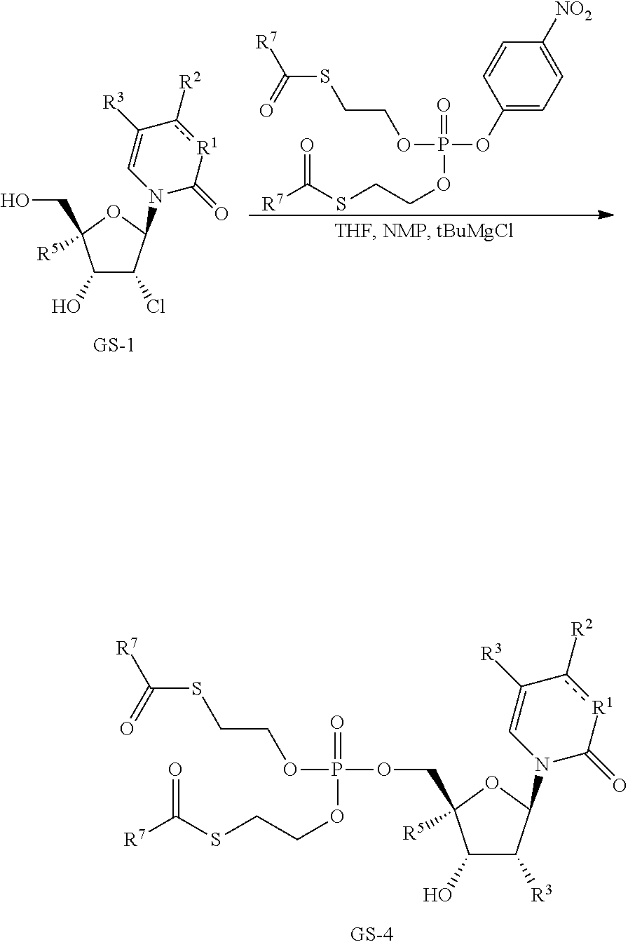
C1(OP(OCCSC([R7])=O)(=O)OCCSC([R7])=O)=CC=C([NO2])C=C1.C1(O)C(Cl)C(N2C(=O)[R1]c([R2])C([R3])=C2)OC1(CO)[R5].C1(O)C([R3])C(N2C(=O)[R1]c([R2])C([R3])=C2)OC1(COP(OCCSC([R7])=O)(=O)OCCSC([R7])=O)[R5]
